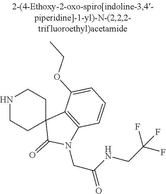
N1CCC2(CC1)C(=O)N(CC(NCC(F)(F)F)=O)C1=C2C(OCC)=CC=C1
